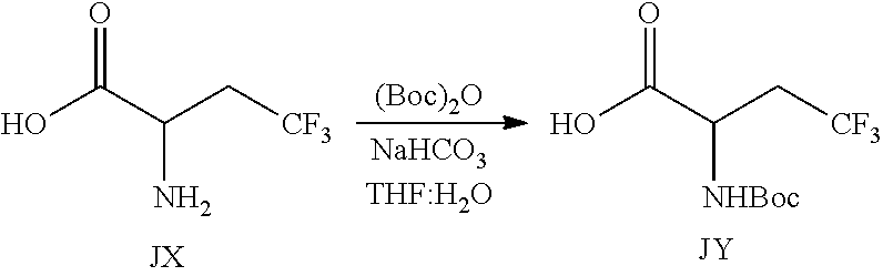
O=C(C(C[CF3])N)O.[(Boc)2O].O=C(C(C[CF3])[NHBoc])O
